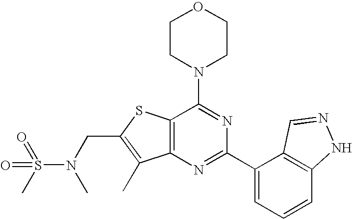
C1CN(C2=NC(C3=CC=CC4=C3C=NN4)=NC3=C2SC(CN(S(=O)(C)=O)C)=C3C)CCO1
